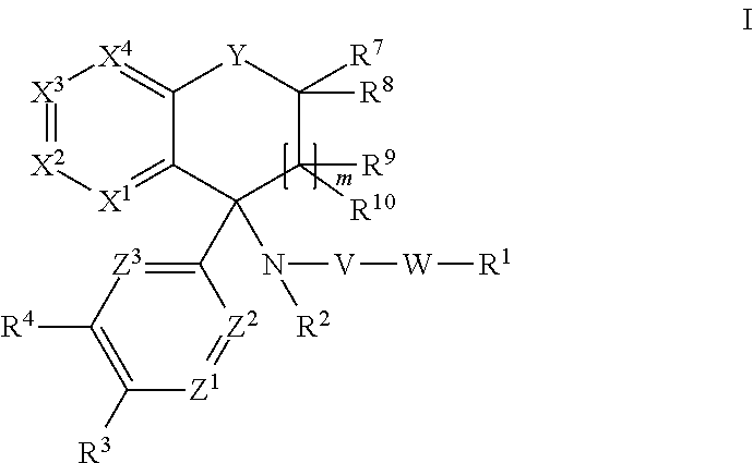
[X3]1=[X2][X1]=C2C(=[X4]1)[Y]C([R7])([R8])C([R9])([R10])C2(C1=[Z3]C([R4])=C([R3])[Z1]=[Z2]1)N([V][W][R1])[R2]
